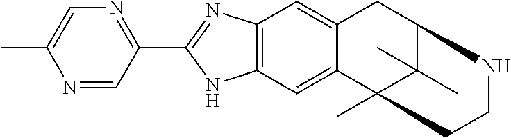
C12=C(C=C3C(=C1)CC1C(C)(C)C3(C)CCN1)NC(C1=NC=C(C)N=C1)=N2
